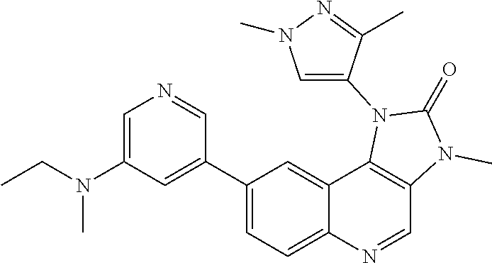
CCN(C)C1=CN=CC(C2=CC=C3C(=C2)C2=C(C=N3)N(C)C(=O)N2C2=CN(C)N=C2C)=C1
